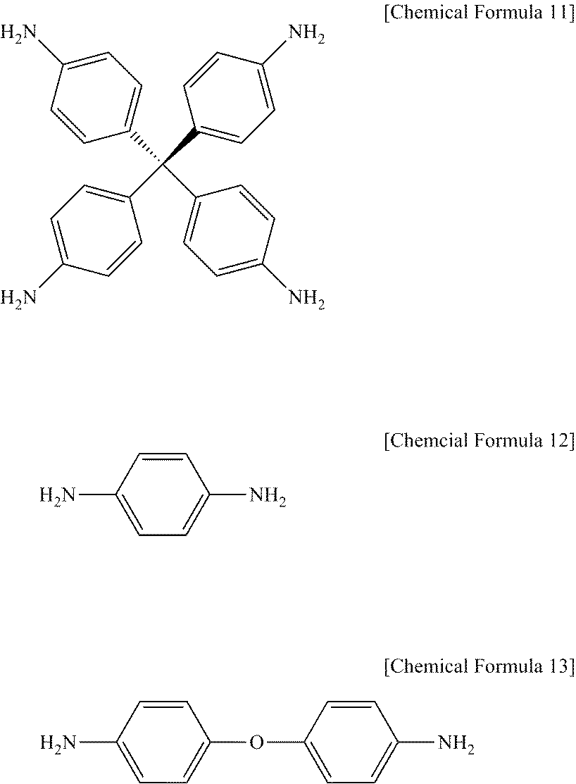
C1=CC(C(C2=CC=C(N)C=C2)(C2=CC=C(N)C=C2)C2=CC=C(N)C=C2)=CC=C1N.NC1=CC=C(N)C=C1.NC1=CC=C(OC2=CC=C(N)C=C2)C=C1
